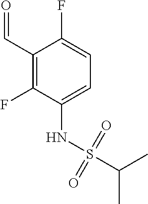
C1(C=O)=C(F)C(NS(=O)(=O)C(C)C)=CC=C1F
